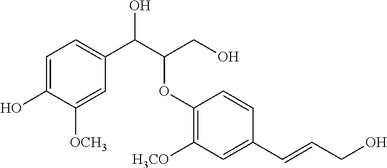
C1=C(O)C([OCH3])=CC(C(C(CO)OC2=C([H3CO])C=C(C=CCO)C=C2)O)=C1
